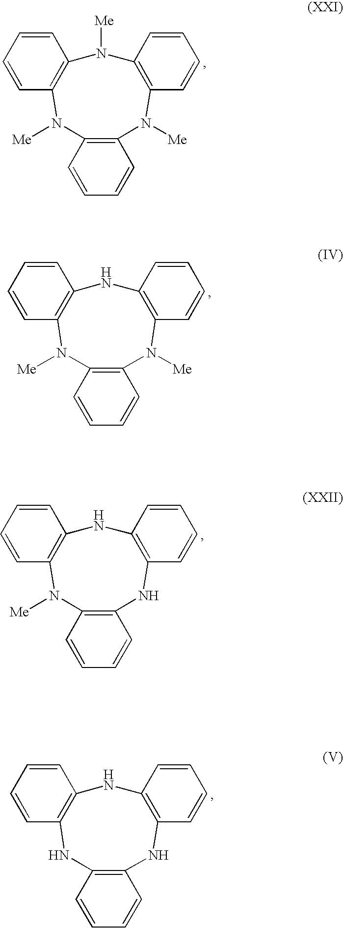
[Me]N1C2=C(C=CC=C2)N([Me])C2=C(C=CC=C2)N([Me])C2=C1C=CC=C2.[Me]N1C2=C(C=CC=C2)NC2=C(C=CC=C2)N([Me])C2=C1C=CC=C2.[Me]N1C2=C(C=CC=C2)NC2=C(C=CC=C2)NC2=C1C=CC=C2.C12=C(C=CC=C1)NC1=C(C=CC=C1)NC1=C(C=CC=C1)N2
